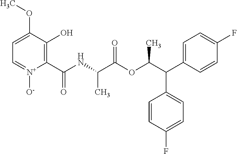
C1=C(OC)C(O)=C(C(NC(C(OC(C(C2=CC=C(F)C=C2)C2=CC=C(F)C=C2)C)=O)C)=O)[N+]([O-])=C1
